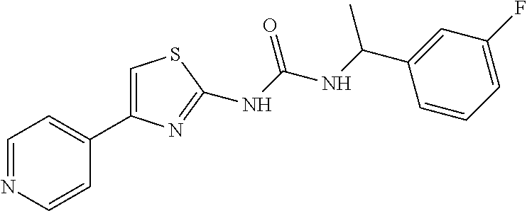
C1=NC=CC(C2=CSC(NC(NC(C3=CC(F)=CC=C3)C)=O)=N2)=C1
